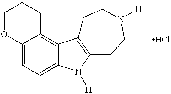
O1C2=CC=C3C(=C2CCC1)C1=C(N3[H])CCN([H])CC1
